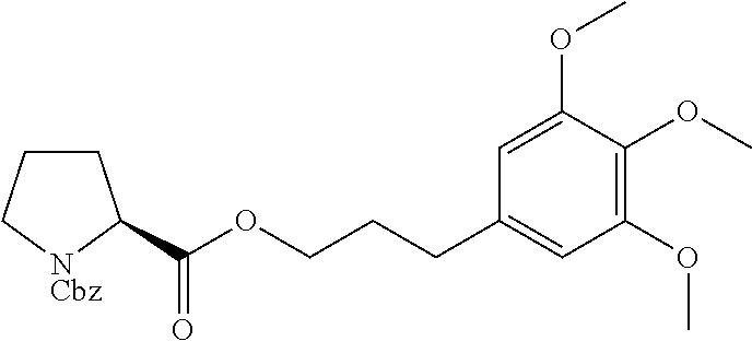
C(=O)(OCCCC1=CC(OC)=C(OC)C(OC)=C1)C1CCC[NCbz]1
